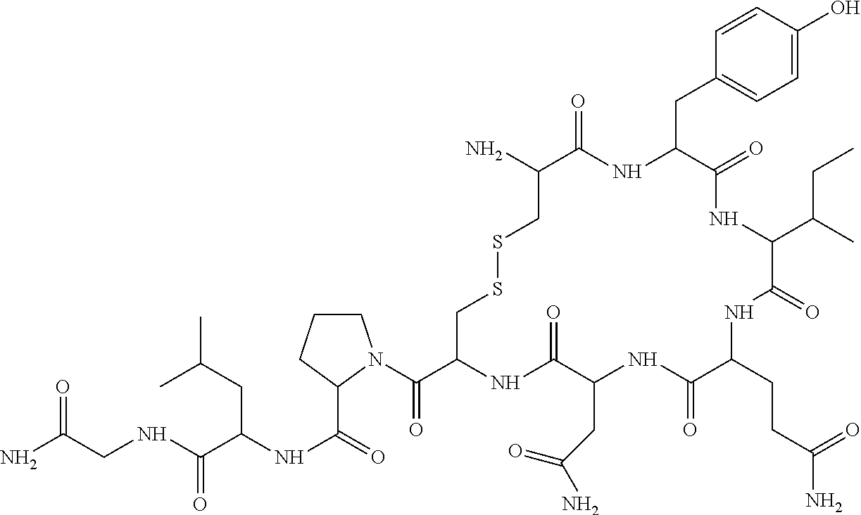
NC(CNC(C(NC(=O)C1N(C(C2NC(=O)C(CC(=O)N)NC(=O)C(CCC(=O)N)NC(=O)C(C(CC)C)NC(=O)C(CC3=CC=C(O)C=C3)NC(=O)C(N)CSSC2)=O)CCC1)CC(C)C)=O)=O
